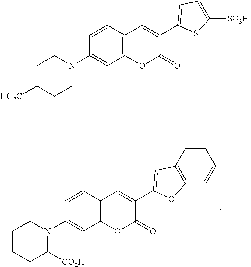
C12=C(C=C(C3=CC=C([SO3H])S3)C(=O)O1)C=CC(N1CCC([HO2C])CC1)=C2.C12=C(C=C(C3=CC4=C(O3)C=CC=C4)C(=O)O1)C=CC(N1CCCCC1[CO2H])=C2
